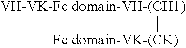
[VH-VK-Fc domain-VH-(CH1)][Fc domain-VK-(CK)]
